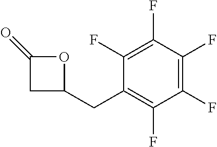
C1(CC2=C(F)C(F)=C(F)C(F)=C2F)OC(=O)C1
